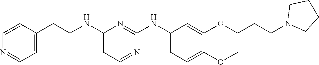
C1(NCCC2=CC=NC=C2)=CC=NC(NC2=CC=C(OC)C(OCCCN3CCCC3)=C2)=N1
